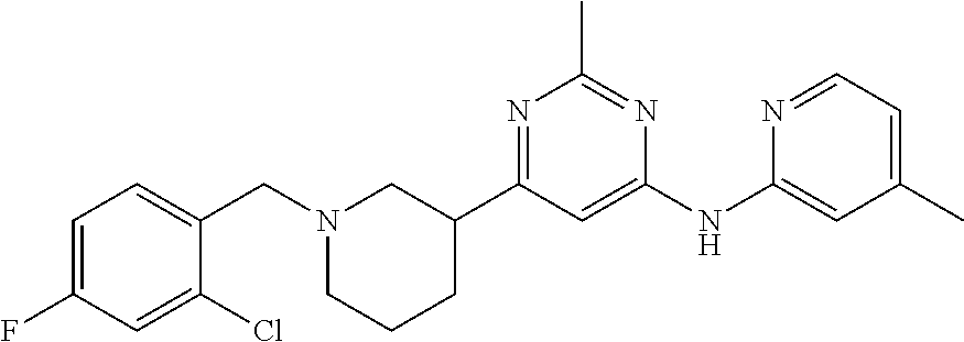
C1=C(NC2=CC(C3CCCN(CC4=CC=C(F)C=C4Cl)C3)=NC(C)=N2)N=CC=C1C
